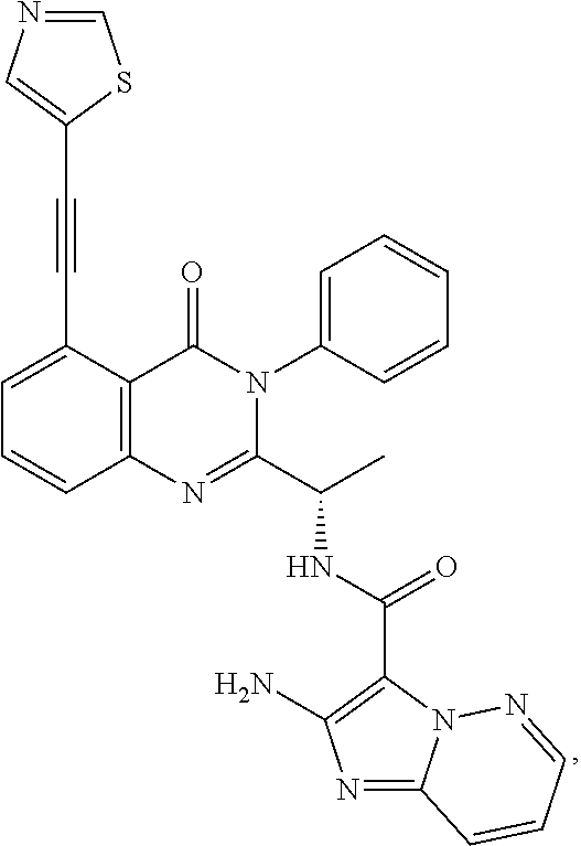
C1=C(C#CC2=CN=CS2)C2=C(C=C1)N=C(C(C)NC(C1=C(N)N=C3N1N=CC=C3)=O)N(C1=CC=CC=C1)C2=O
